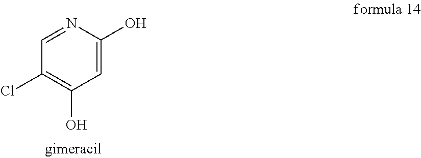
OC1=CC(O)=C(Cl)C=N1
